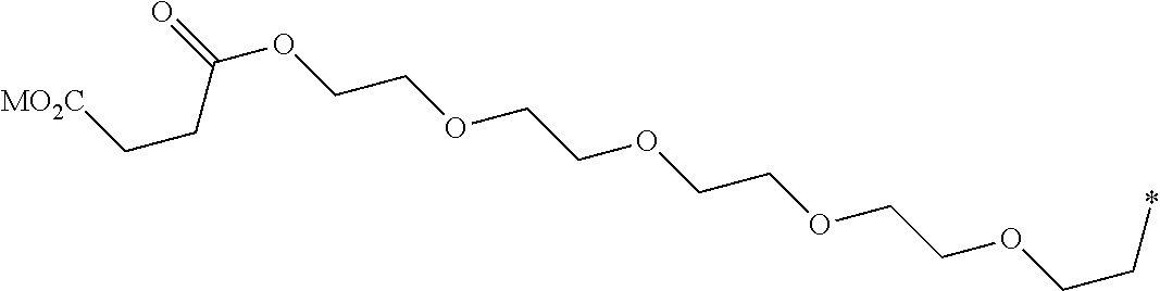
O=C(OCCOCCOCCOCCOCC*)CC[MO2C]
